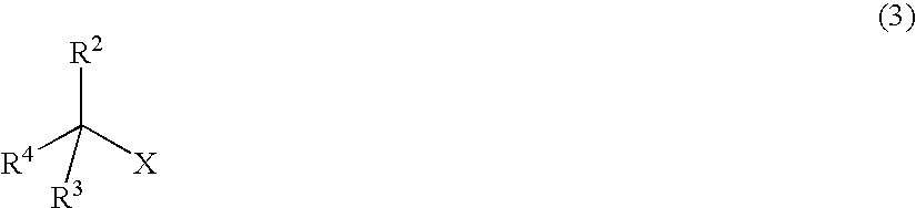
[R4]C([X])([R2])[R3]
